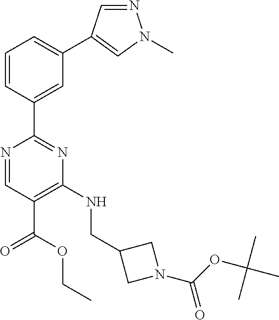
N1=CC(C(OCC)=O)=C(NCC2CN(C(OC(C)(C)C)=O)C2)N=C1C1=CC(C2=CN(C)N=C2)=CC=C1
